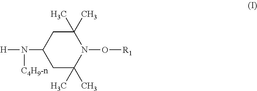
[H]N([C4H9-n])C1CC(C)(C)N(O[R1])C(C)(C)C1
